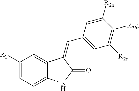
C1([R1])=CC=C2C(=C1)C(=CC1=CC([R2c])=C([R2b])C([R2a])=C1)C(=O)N2
